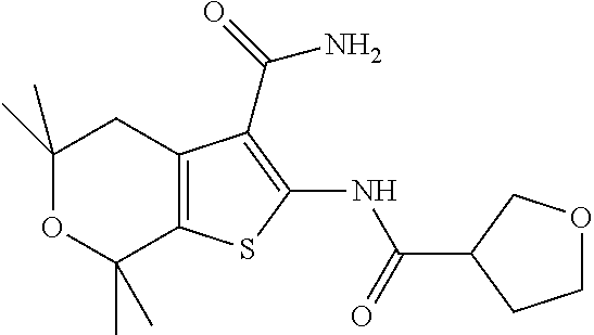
C1(C)(C)OC(C)(C)C2=C(C1)C(C(=O)N)=C(NC(=O)C1CCOC1)S2
